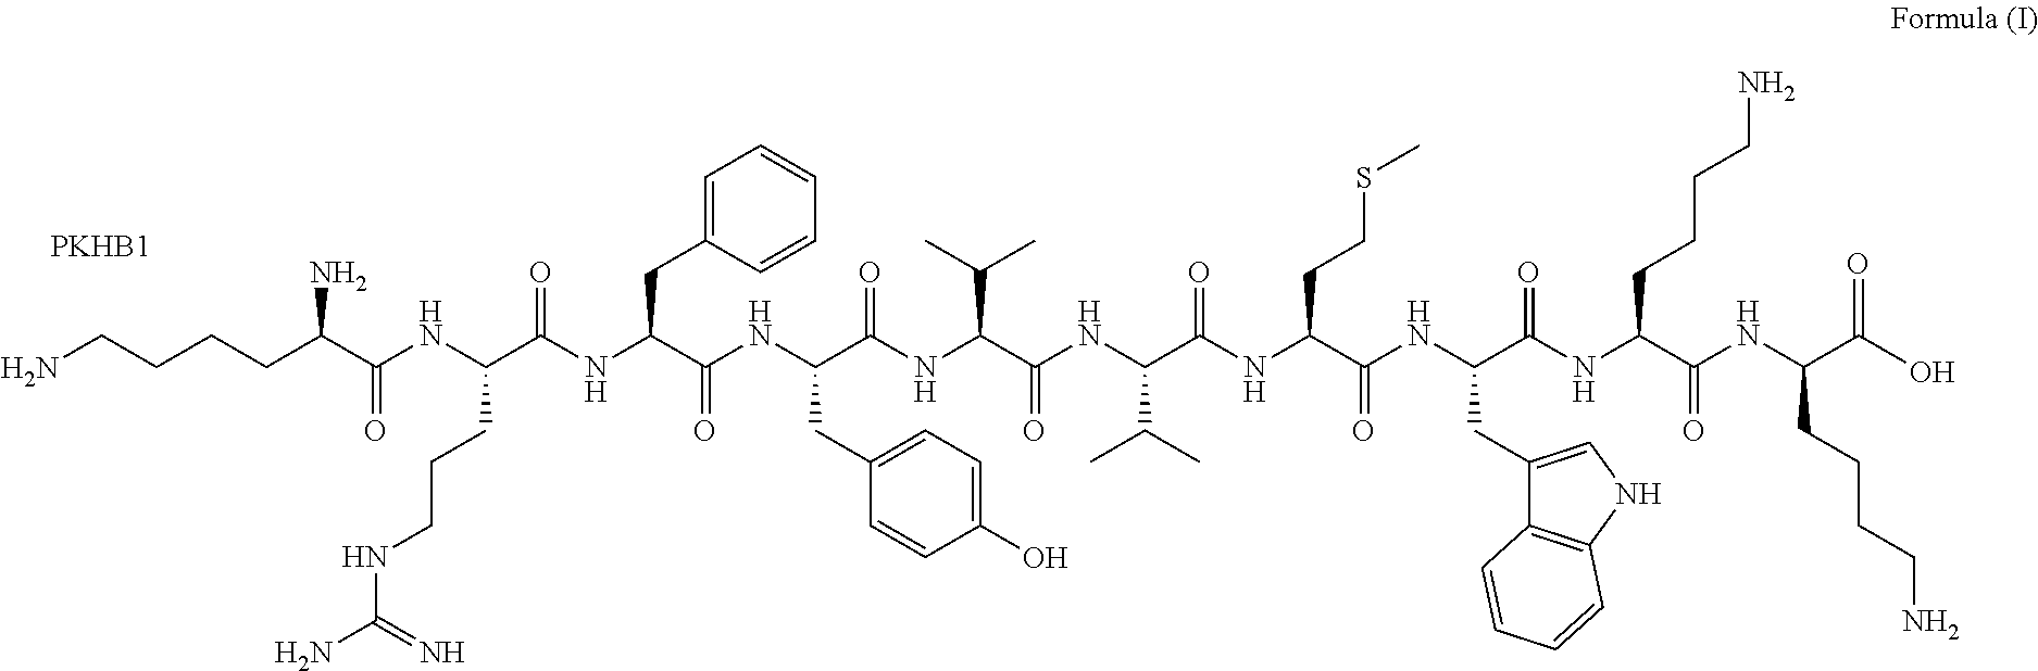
NCCCCC(C(NC(C(NC(C(NC(C(NC(C(NC(C(NC(C(NC(C(NC(C(NC(C(O)=O)CCCCN)=O)CCCCN)=O)CC1=CNC2=C1C=CC=C2)=O)CCSC)=O)C(C)C)=O)C(C)C)=O)CC1=CC=C(O)C=C1)=O)CC1=CC=CC=C1)=O)CCCNC(N)=N)=O)N.[PKHB1]
